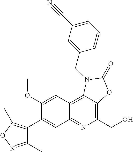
C1(OC)=CC2=C3C(=C(CO)N=C2C=C1C1=C(C)ON=C1C)OC(=O)N3CC1=CC(C#N)=CC=C1
